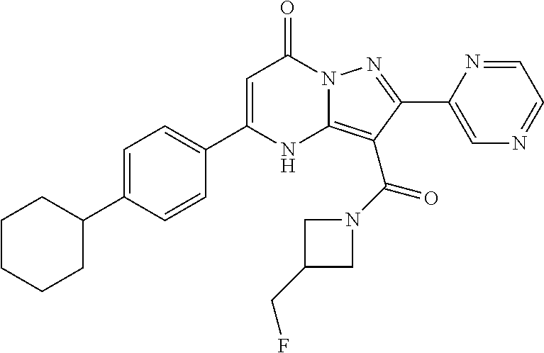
C1=C(C2CCCCC2)C=CC(C2=CC(=O)N3C(=C(C(N4CC(CF)C4)=O)C(C4=CN=CC=N4)=N3)N2)=C1
